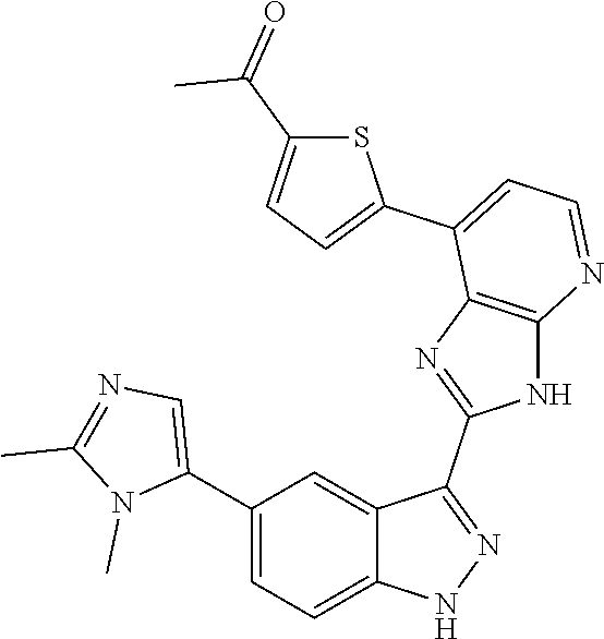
C1(C2=CC=C3C(=C2)C(C2=NC4=C(N2)N=CC=C4C2=CC=C(C(=O)C)S2)=NN3)=CN=C(C)N1C
